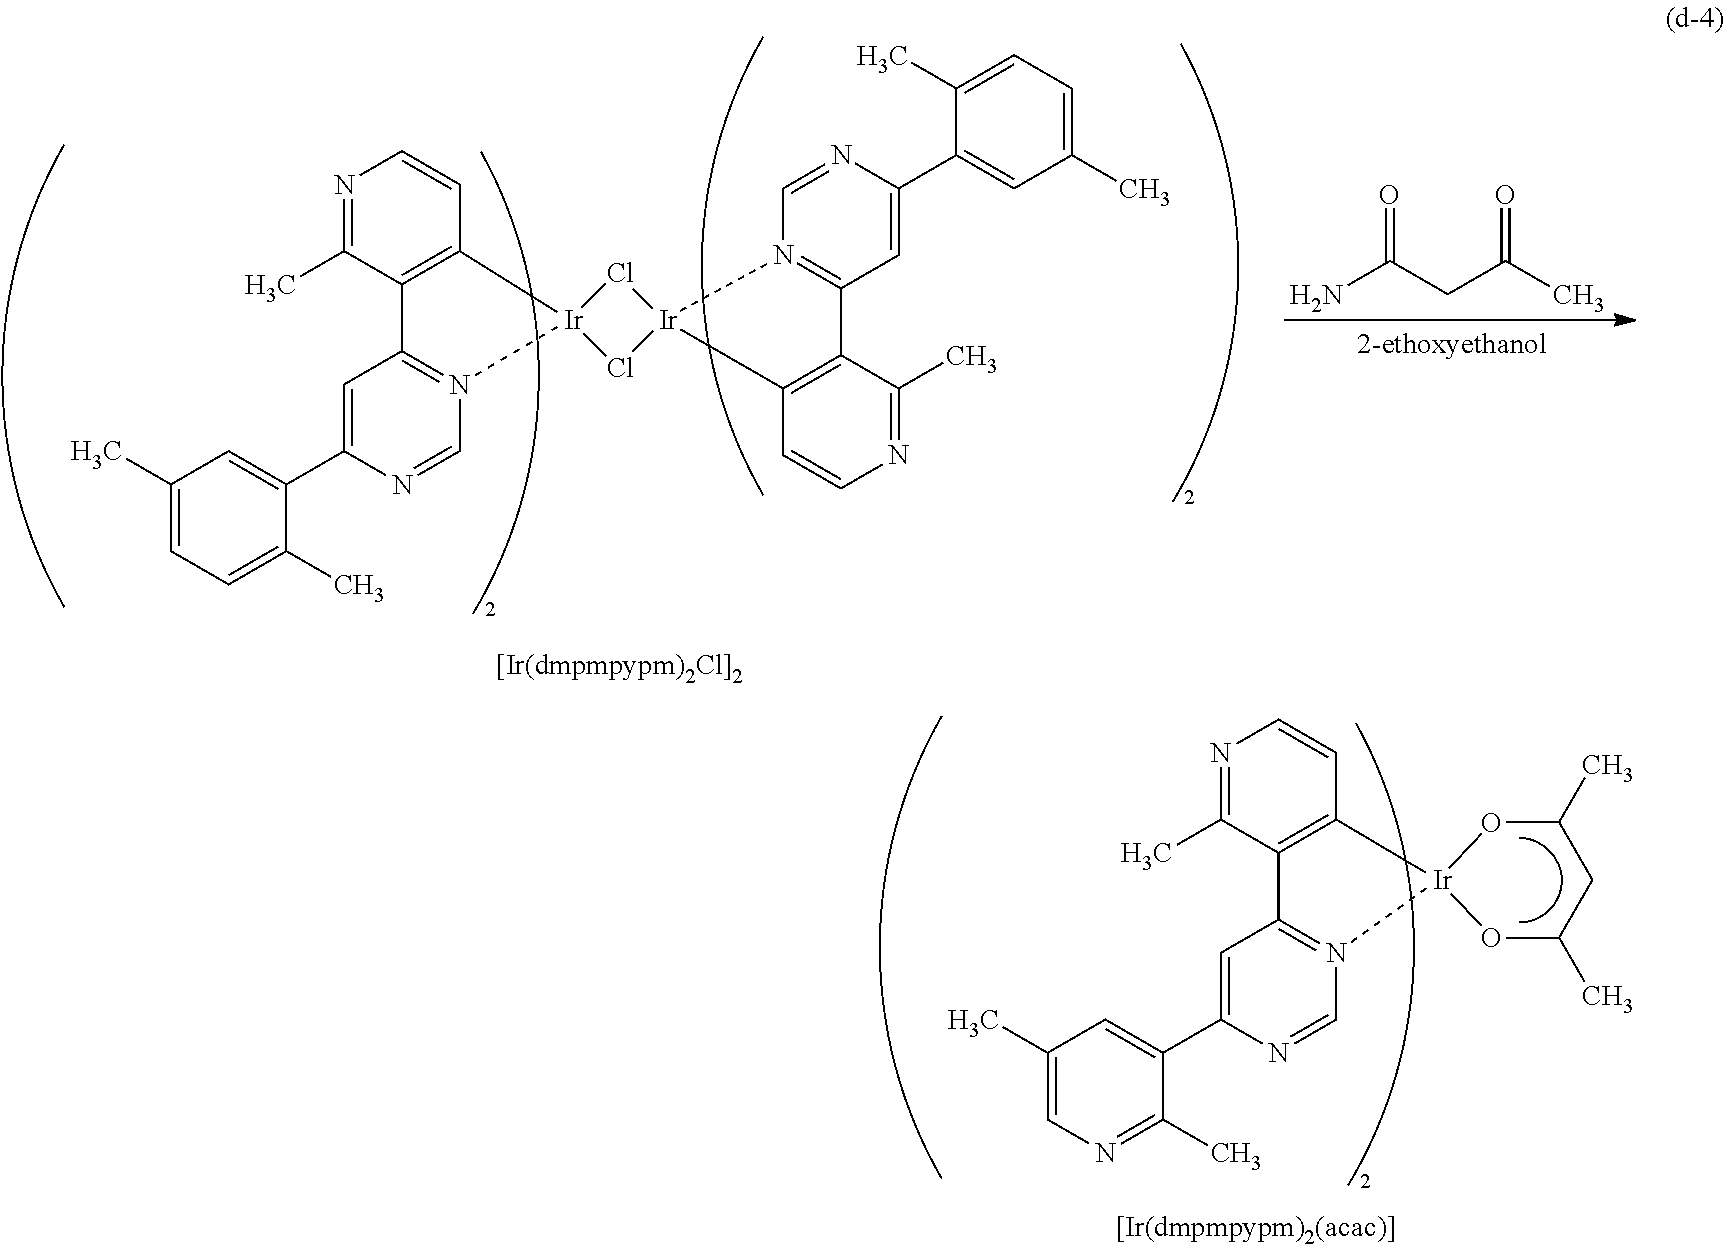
C1=C(C2=CC(C)=CC=C2C)N=CN2=C1C1=C(C=CN=C1C)[Ir]21Cl[Ir]2(Cl1)N1=C(C=C(C3=CC(C)=CC=C3C)N=C1)C1=C2C=CN=C1C.NC(CC(C)=O)=O.O1C(C)CC(C)O[Ir]12N1=C(C=C(C3=CC(C)=CN=C3C)N=C1)C1=C2C=CN=C1C
